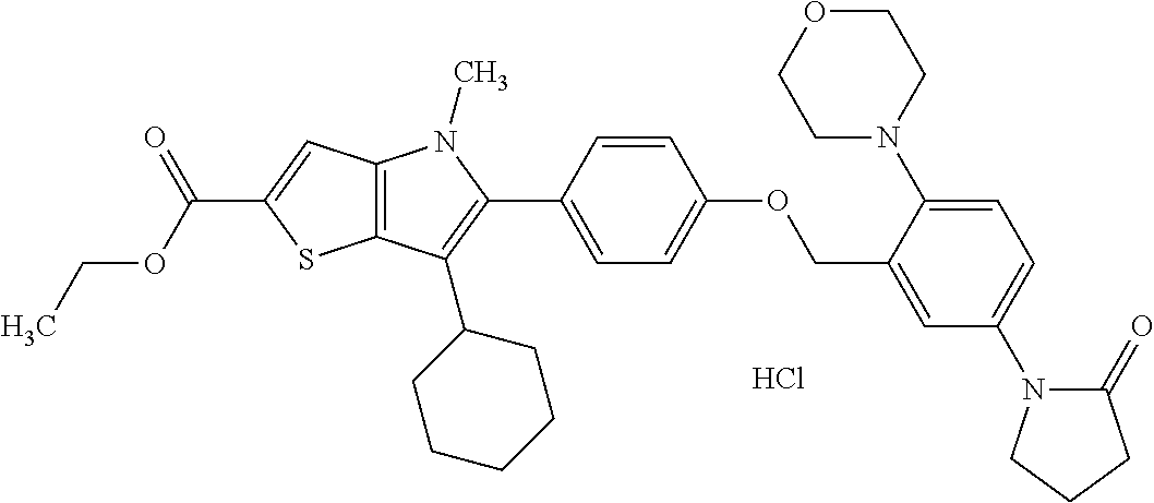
C12=C(C=C(C(OCC)=O)S1)N(C)C(C1=CC=C(OCC3=CC(N4C(=O)CCC4)=CC=C3N3CCOCC3)C=C1)=C2C1CCCCC1.Cl
